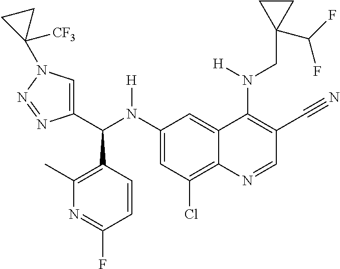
C1(N(C(C2=CN(C3([CF3])CC3)N=N2)C2=C(C)N=C(F)C=C2)[H])=CC(Cl)=C2C(=C1)C(N(CC1(C(F)F)CC1)[H])=C(C#N)C=N2
